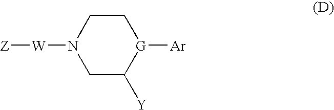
C1C([Y])[G]([Ar])CCN1[W][Z]
